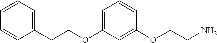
C1=C(OCCC2=CC=CC=C2)C=C(OCCN)C=C1
